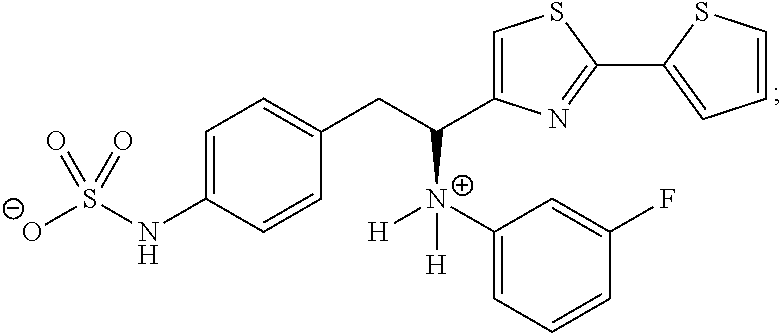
[O-]S(NC1=CC=C(CC(C2=CSC(C3=CC=CS3)=N2)[N+]([H])(C2=CC=CC(F)=C2)[H])C=C1)(=O)=O
